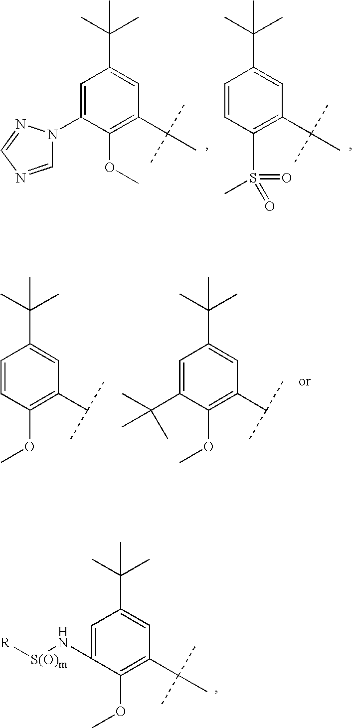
C1(OC)=C(C(C)(C)C)C=C(C(C)(C)C)C=C1N1C=NC=N1.C1(S(=O)(C)=O)=C(C(C)(C)C)C=C(C(C)(C)C)C=C1.C1(OC)=C(C(C)C)C=C(C(C)(C)C)C=C1.C1(OC)=C(C(C)C)C=C(C(C)(C)C)C=C1C(C)(C)C.C1(OC)=C(C(C)(C)C)C=C(C(C)(C)C)C=C1N[S(O)m][R]
